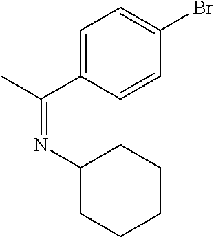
C1=C(C(C)=NC2CCCCC2)C=CC(Br)=C1
